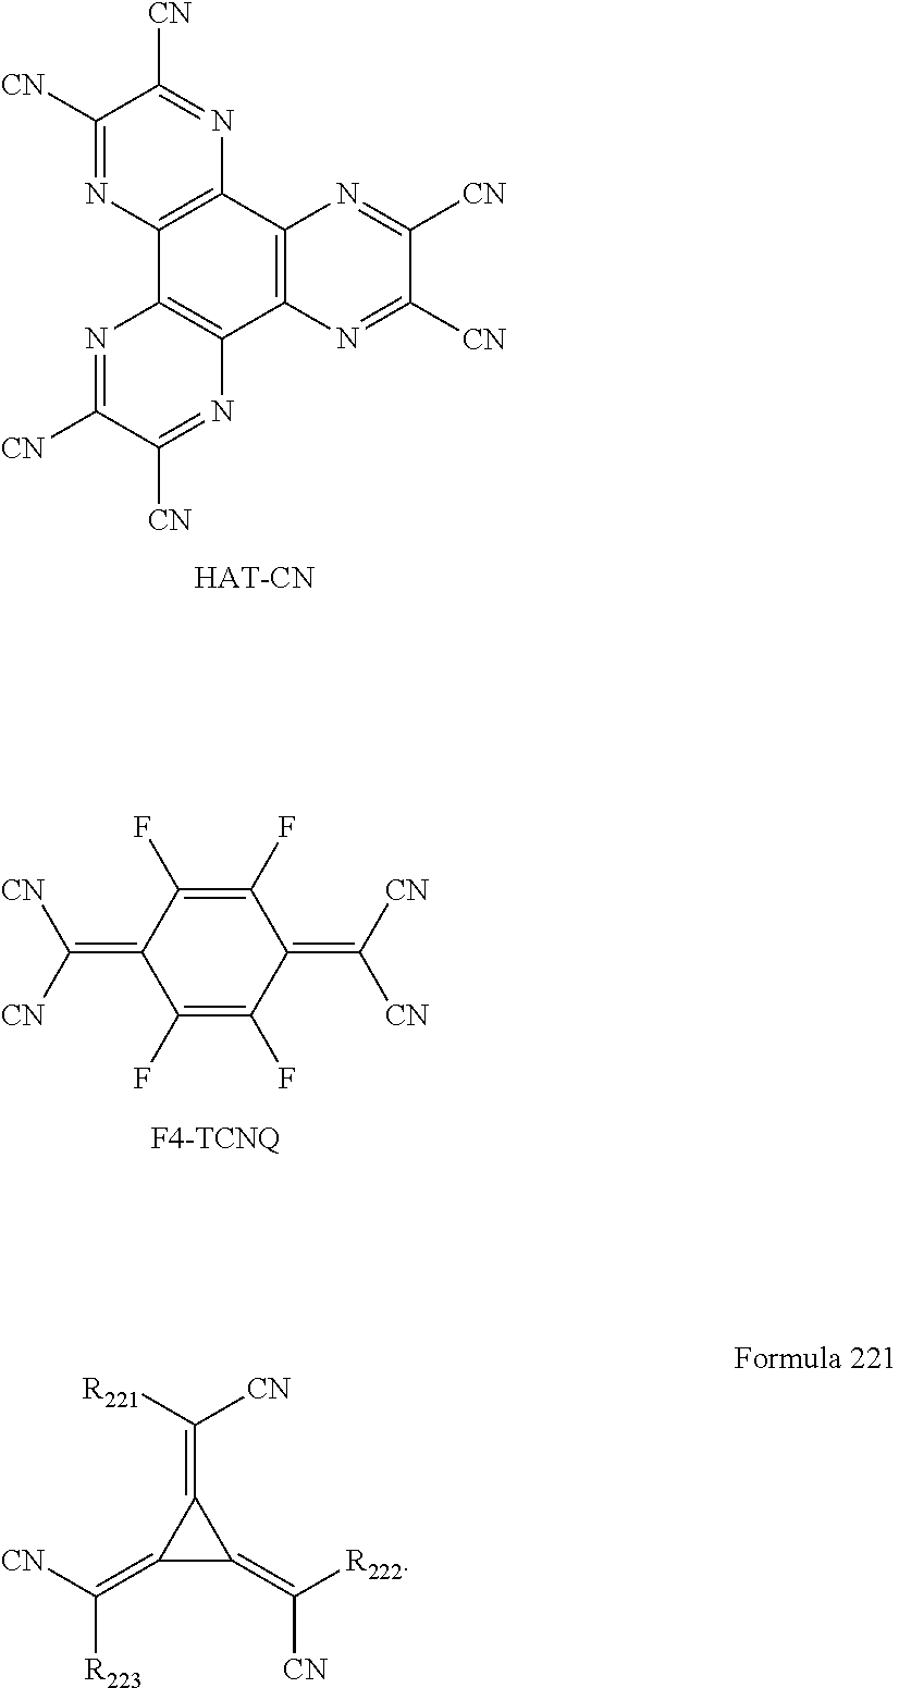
C1([CN])=NC2=C(N=C1[CN])C1=C(C3=C2N=C([CN])C([CN])=N3)N=C([CN])C([CN])=N1.C1(=C([CN])[CN])C(F)=C(F)C(=C([CN])[CN])C(F)=C1F.C1(=C([CN])[R223])C(=C([R222])[CN])C1=C([R221])[CN]
